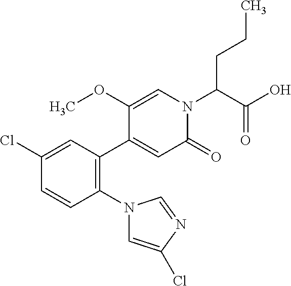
C1(Cl)=CC(C2=CC(=O)N(C(C(O)=O)CCC)C=C2OC)=C(N2C=C(Cl)N=C2)C=C1
